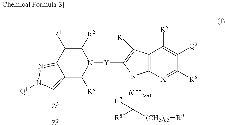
C1([R2])C([R1])C2=NN([Q1])C([Z3][Z2])=C2C([R3])N1[Y]C1=C([R4])C2=C(N1[(CH2)n1]C([R8])([(CH2)n2][R9])[R7])[X]=C([R6])C([Q2])=C2[R5]
